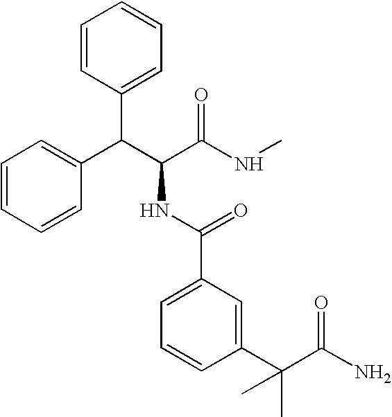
C(C(C(NC)=O)NC(C1=CC=CC(C(C(N)=O)(C)C)=C1)=O)(C1=CC=CC=C1)C1=CC=CC=C1
